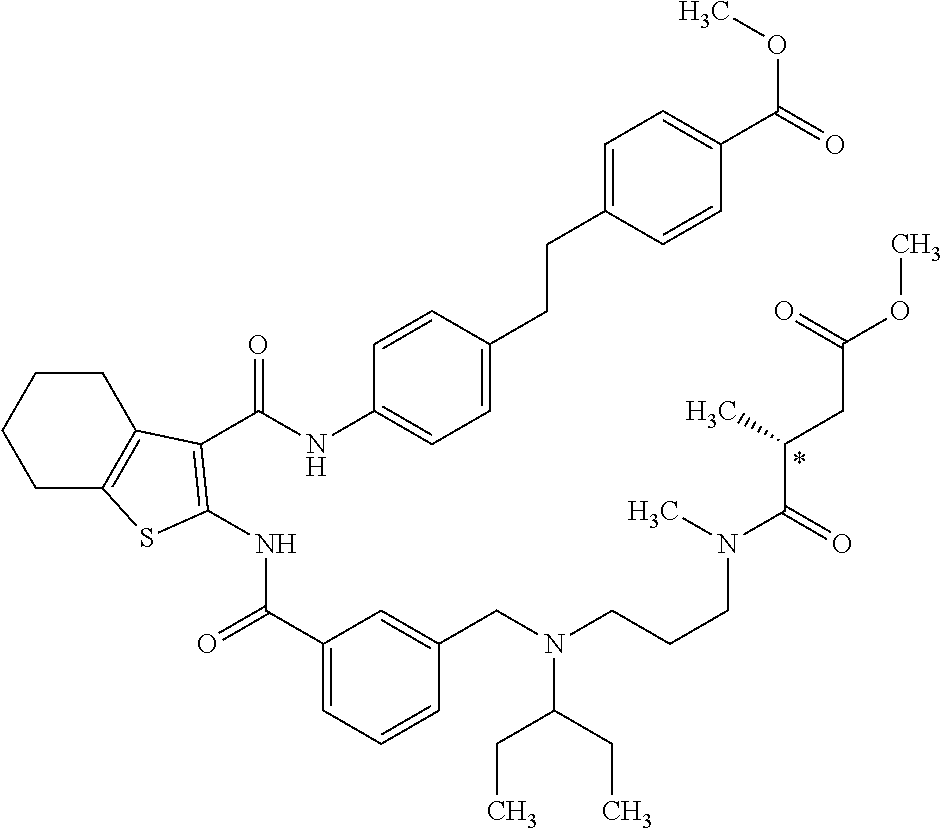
C1(C(=O)NC2=C(C(NC3=CC=C(CCC4=CC=C(C(=O)OC)C=C4)C=C3)=O)C3=C(CCCC3)S2)=CC=CC(CN(CCCN(C(=O)C(CC(OC)=O)C)C)C(CC)CC)=C1
